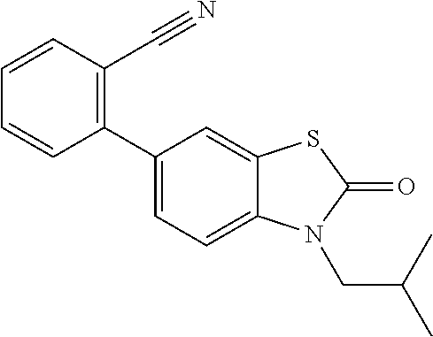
C1(C2=CC=C3C(=C2)SC(=O)N3CC(C)C)=C(C#N)C=CC=C1
